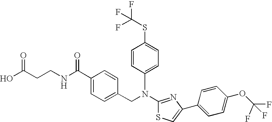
N(C1=NC(C2=CC=C(OC(F)(F)F)C=C2)=CS1)(CC1=CC=C(C(NCCC(O)=O)=O)C=C1)C1=CC=C(SC(F)(F)F)C=C1
